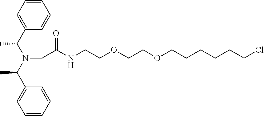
C(NCCOCCOCCCCCCCl)(=O)CN(C(C1=CC=CC=C1)C)C(C1=CC=CC=C1)C
